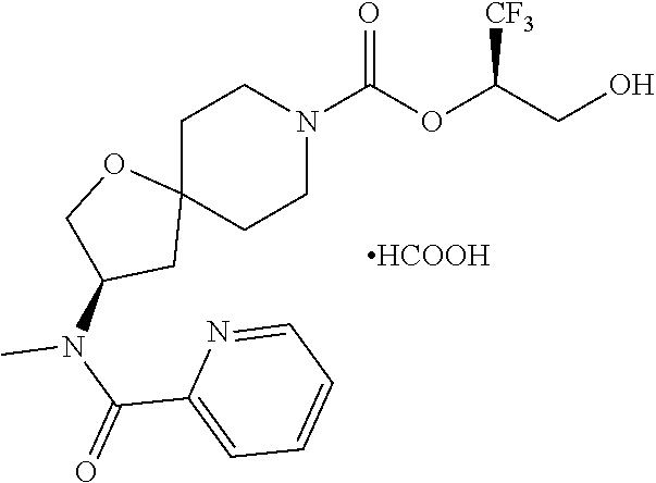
C1C2(CCN(C(OC(CO)[CF3])=O)C1)OCC(N(C)C(=O)C1=CC=CC=N1)C2.[HCOOH]
